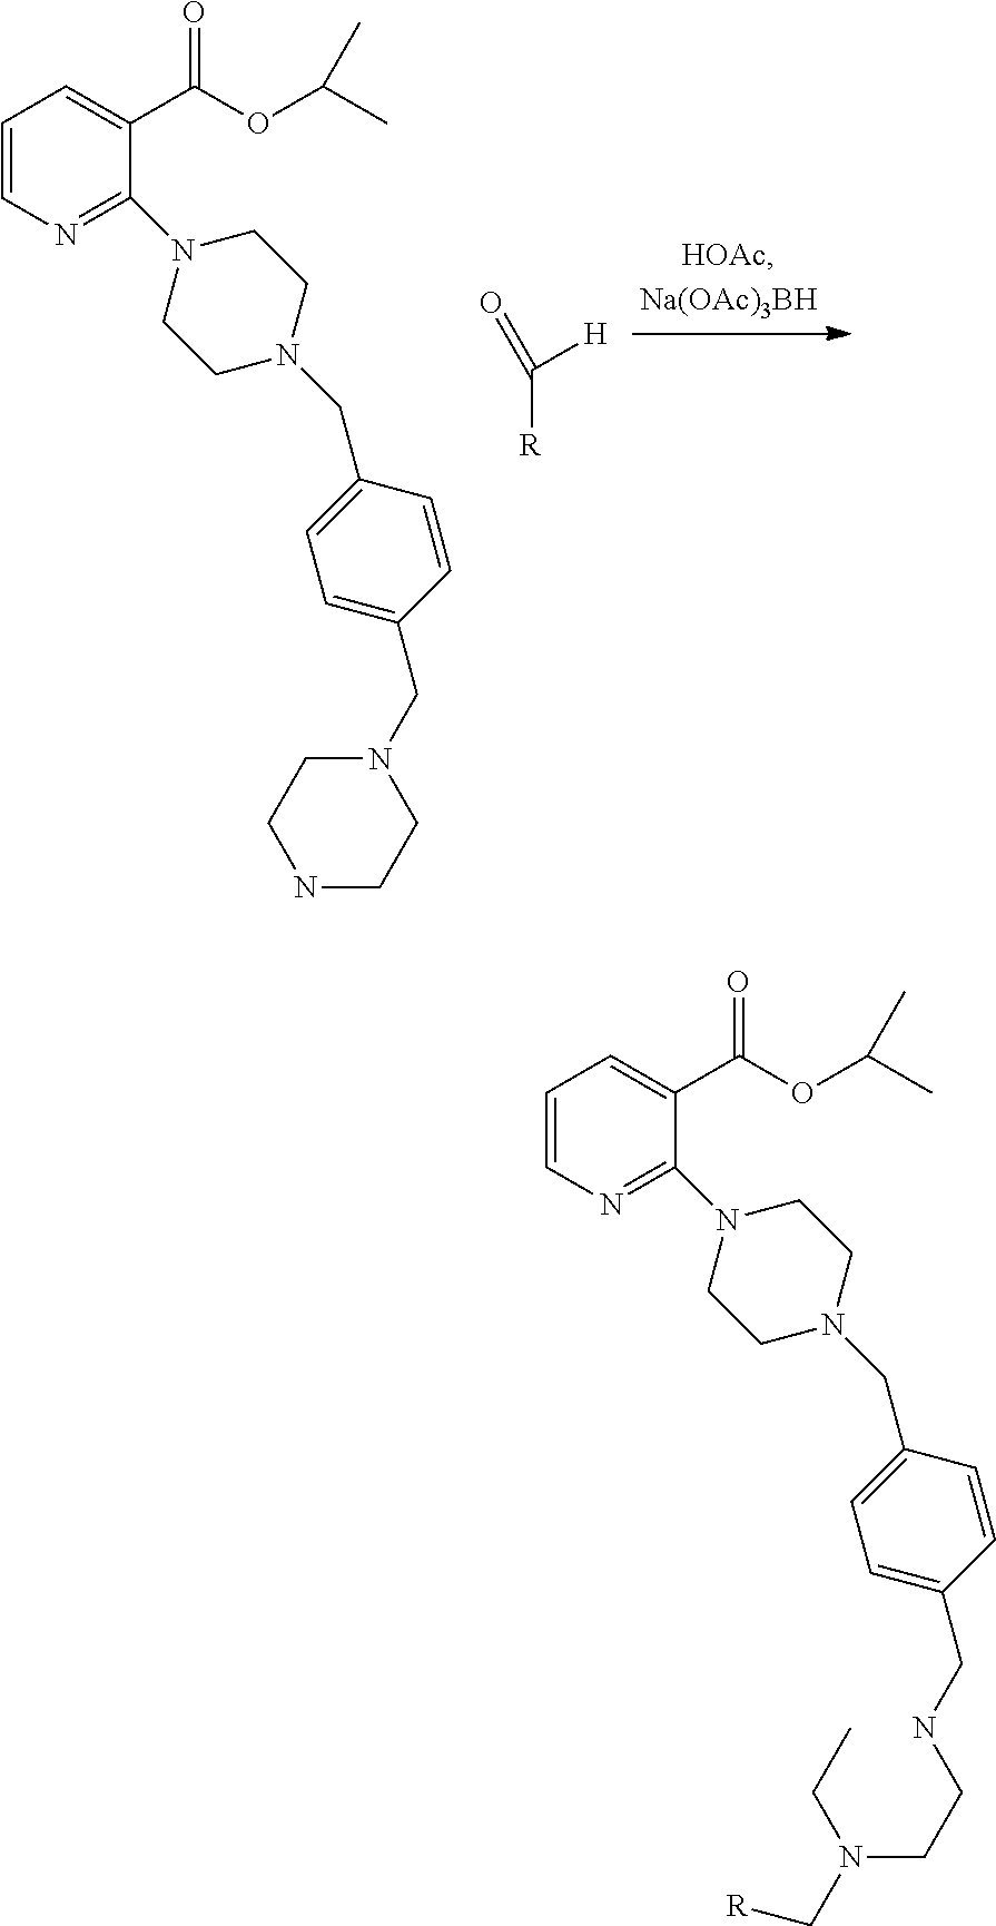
C1=CN=C(N2CCN(CC3=CC=C(CNCCN(CC)C[R])C=C3)CC2)C(C(OC(C)C)=O)=C1.C1=CN=C(N2CCN(CC3=CC=C(CN4CCNCC4)C=C3)CC2)C(C(OC(C)C)=O)=C1.[R]C(=O)[H]
